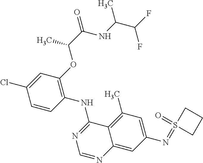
C1=CC(NC2=NC=NC3=CC(N=S4(=O)CCC4)=CC(C)=C23)=C(OC(C(NC(C(F)F)C)=O)C)C=C1Cl
